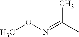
O(N=C(C)C)C
